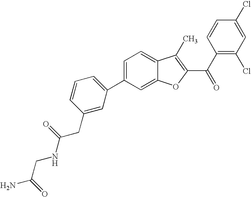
C1=C(C2=CC=CC(CC(=O)NCC(N)=O)=C2)C=C2C(=C1)C(C)=C(C(C1=C(Cl)C=C(Cl)C=C1)=O)O2
